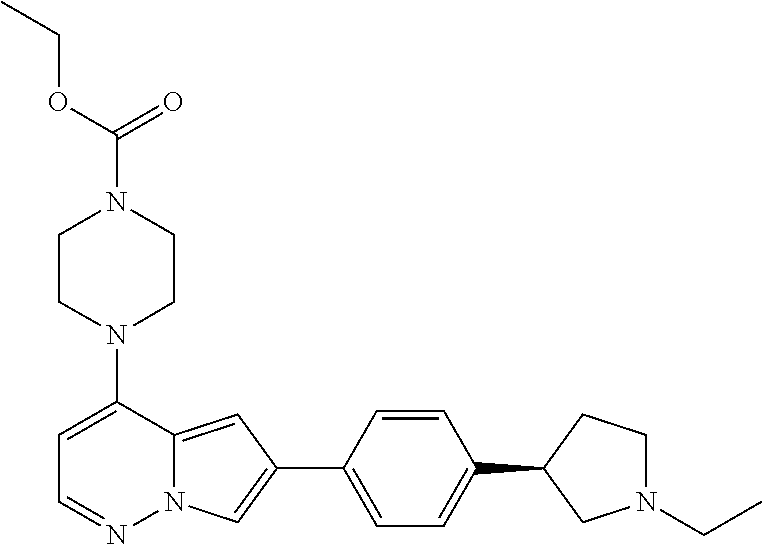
N1(C2=CC=NN3C2=CC(C2=CC=C(C4CN(CC)CC4)C=C2)=C3)CCN(C(OCC)=O)CC1
